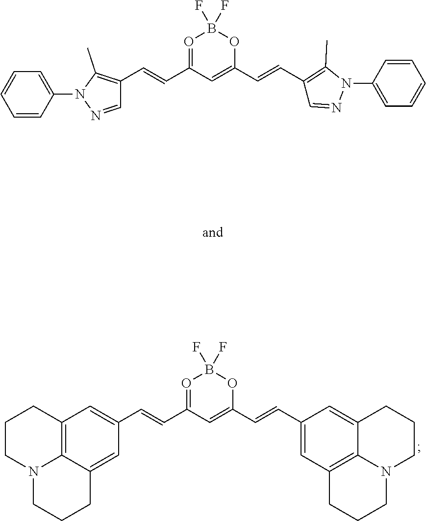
C1(C=CC2=OB(F)(F)OC(C=CC3=CC4=C5C(=C3)CCCN5CCC4)=C2)=CC2=C3C(=C1)CCCN3CCC2.C1=CC(N2N=CC(C=CC3=OB(F)(F)OC(C=CC4=C(C)N(C5=CC=CC=C5)N=C4)=C3)=C2C)=CC=C1
